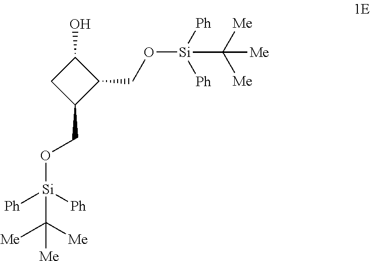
C1(O)CC(CO[Si]([Ph])([Ph])C([Me])([Me])[Me])C1CO[Si]([Ph])([Ph])C([Me])([Me])[Me]
